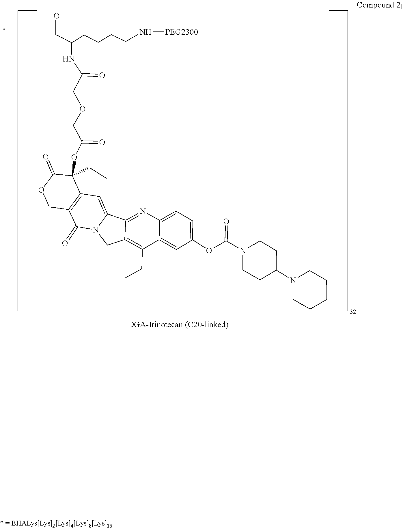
C1CN(C2CCN(C(OC3=CC=C4C(=C3)C(CC)=C3CN5C(=O)C6=C(C(OC(COCC(NC(C(C)=O)CCCCN[PEG2300])=O)=O)(CC)C(=O)OC6)C=C5C3=N4)=O)CC2)CCC1
